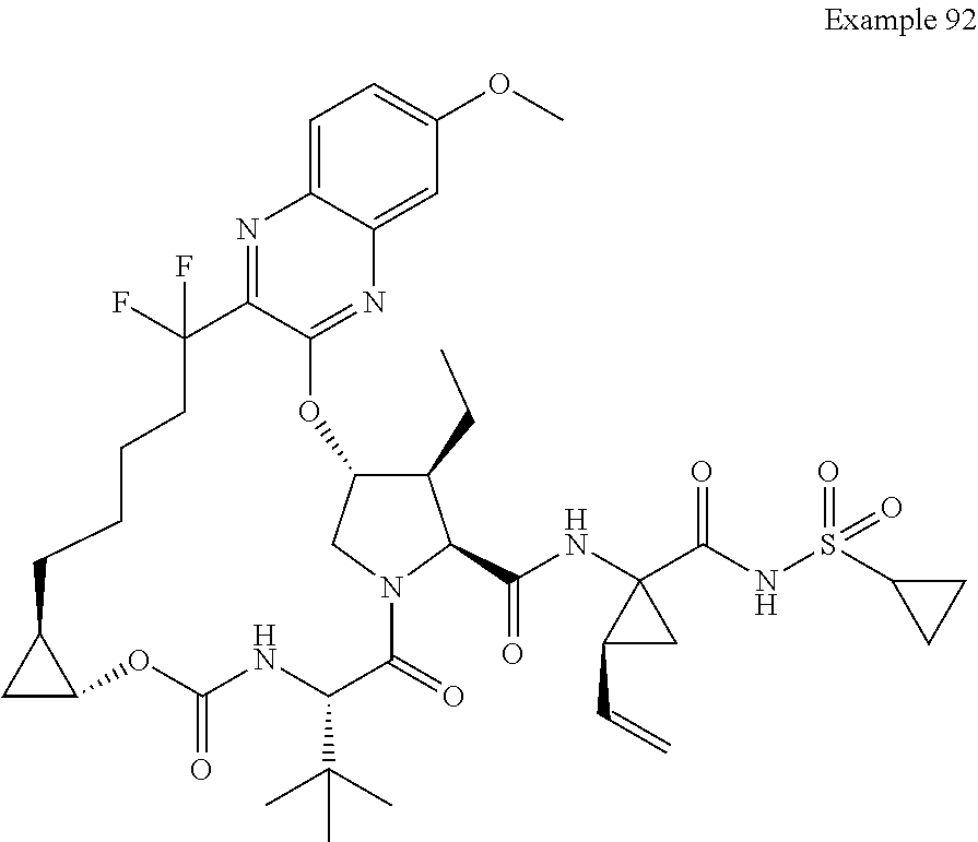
C1=C2C(=CC(OC)=C1)N=C1C(=N2)C(F)(F)CCCCC2C(OC(=O)NC(C(C)(C)C)C(=O)N3CC(O1)C(CC)C3C(NC1(C(NS(C3CC3)(=O)=O)=O)C(C=C)C1)=O)C2
